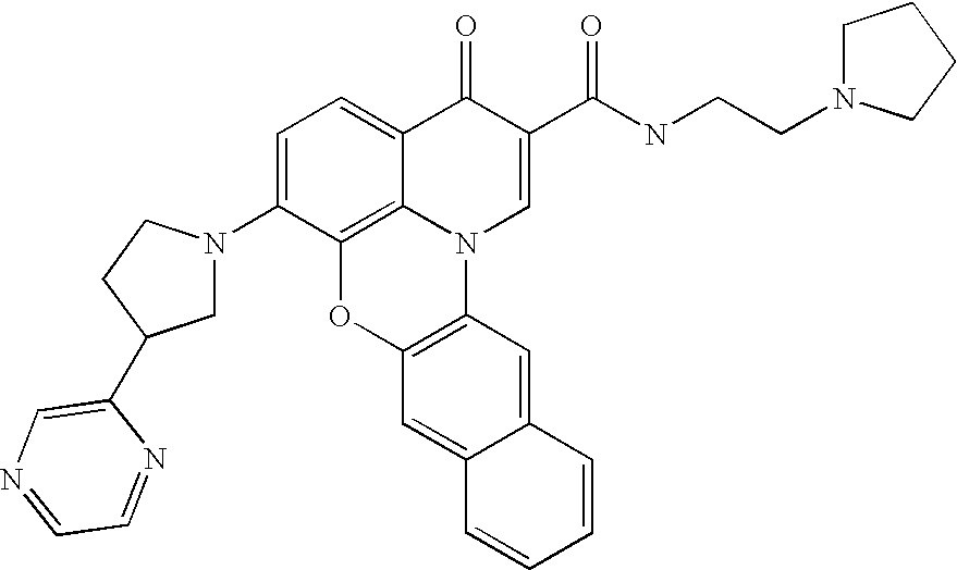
C1=C(N2CC(C3=CN=CC=N3)CC2)C2=C3C(=C1)C(=O)C(C(NCCN1CCCC1)=O)=CN3C1=C(O2)C=C2C(=C1)C=CC=C2
